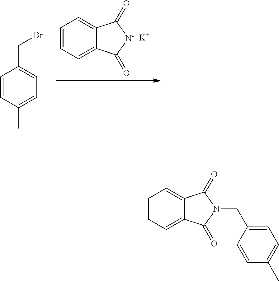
C1=CC=C2C(=C1)C(=O)[N-]C2=O.[K].C1=CC(C)=CC=C1CBr.C1=CC=C2C(=C1)C(=O)N(CC1=CC=C(C)C=C1)C2=O
